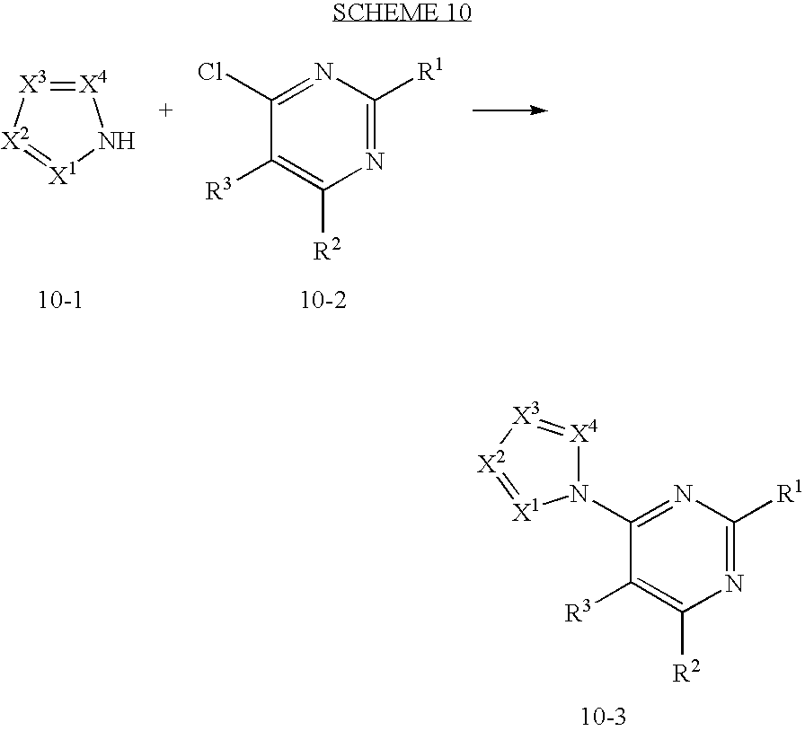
[X4]1=[X3][X2]=[X1]N1.N1=C([R1])N=C(Cl)C([R3])=C1[R2].N1=C([R1])N=C(N2[X4]=[X3][X2]=[X1]2)C([R3])=C1[R2]
